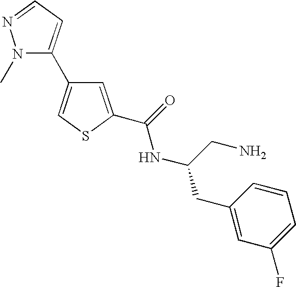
C1=C(C(=O)NC(CC2=CC(F)=CC=C2)CN)SC=C1C1=CC=NN1C
